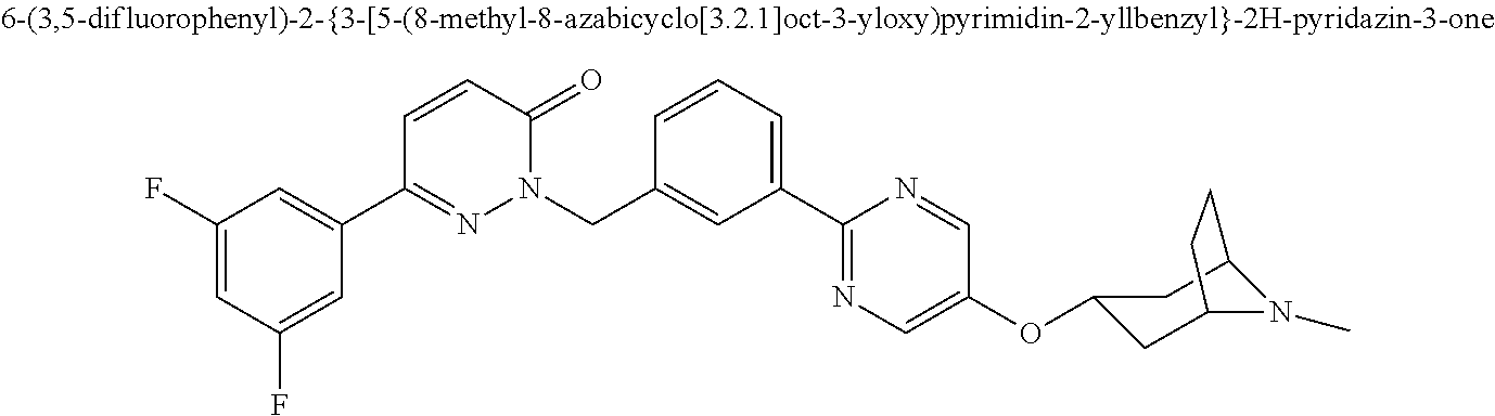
C1(F)=CC(C2=NN(CC3=CC(C4=NC=C(OC5CC6N(C)C(C5)CC6)C=N4)=CC=C3)C(=O)C=C2)=CC(F)=C1
